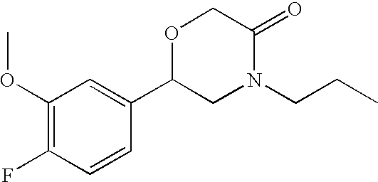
C1(OC)=C(F)C=CC(C2CN(CCC)C(=O)CO2)=C1
